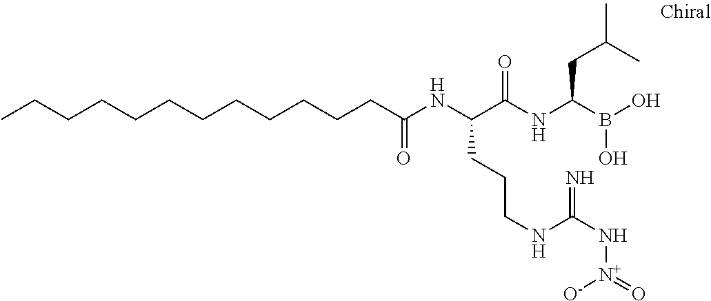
C(C(NC(C(NC(B(O)O)CC(C)C)=O)CCCNC(N[N+](=O)[O-])=N)=O)CCCCCCCCCCC
